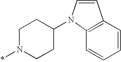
C1=CN(C2CCN(*)CC2)C2=C1C=CC=C2
